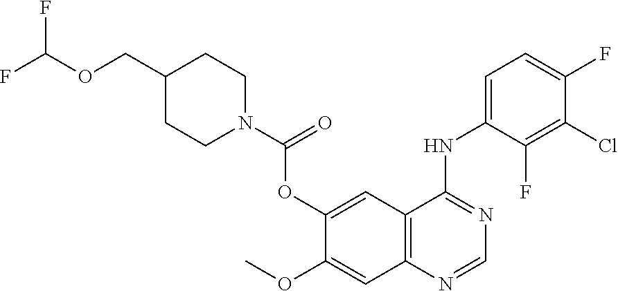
C12=C(C=C(OC(N3CCC(COC(F)F)CC3)=O)C(OC)=C1)C(NC1=CC=C(F)C(Cl)=C1F)=NC=N2
